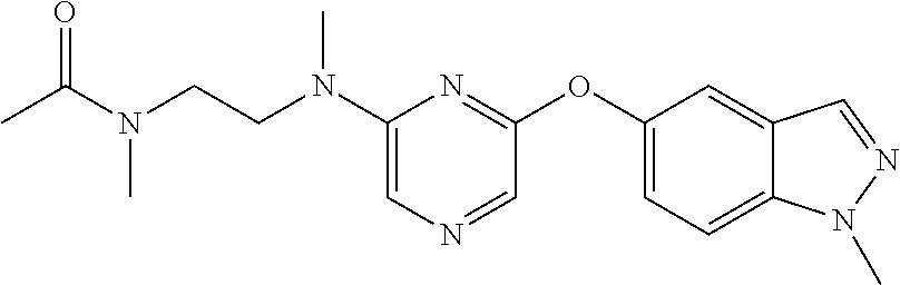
C1(N(CCN(C(C)=O)C)C)=CN=CC(OC2=CC=C3C(=C2)C=NN3C)=N1
